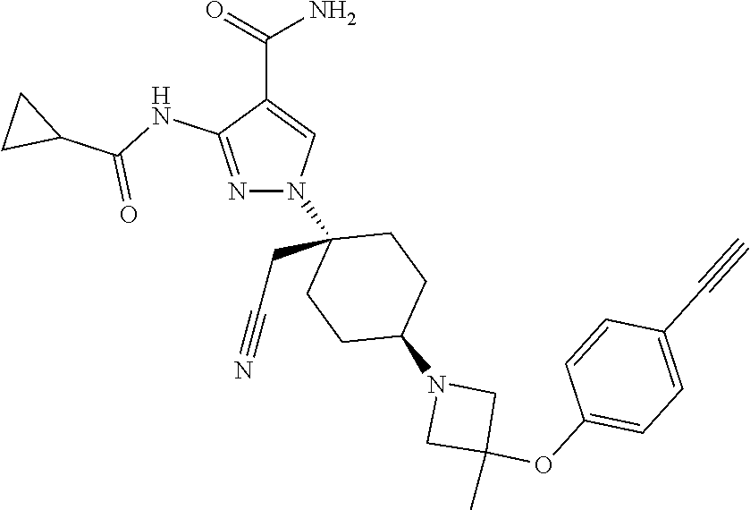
N1=C(NC(C2CC2)=O)C(C(=O)N)=CN1C1(CC#N)CCC(N2CC(C)(OC3=CC=C(C#C)C=C3)C2)CC1
